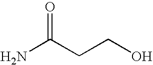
O=C(CCO)N
